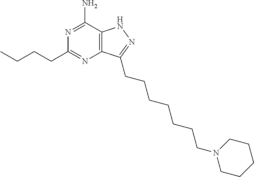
C12=C(C(N)=NC(CCCC)=N1)NN=C2CCCCCCCN1CCCCC1
